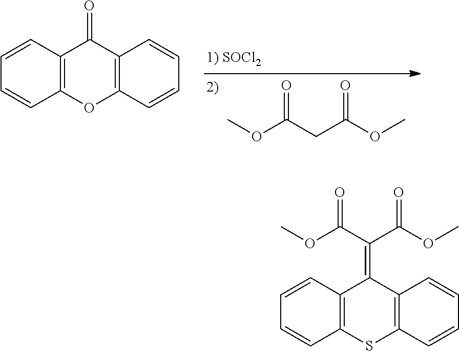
COC(CC(OC)=O)=O.O=C1C2=C(OC3=C1C=CC=C3)C=CC=C2.COC(C(C(OC)=O)=C1C2=C(SC3=C1C=CC=C3)C=CC=C2)=O
